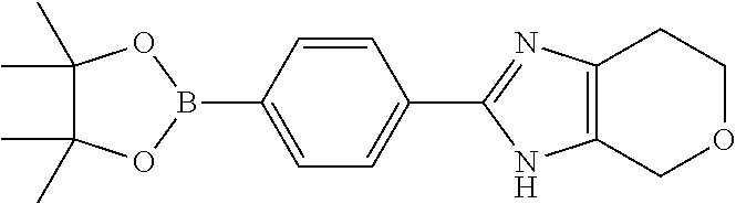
C1(C)(C)C(C)(C)OB(C2=CC=C(C3=NC4=C(N3)COCC4)C=C2)O1
